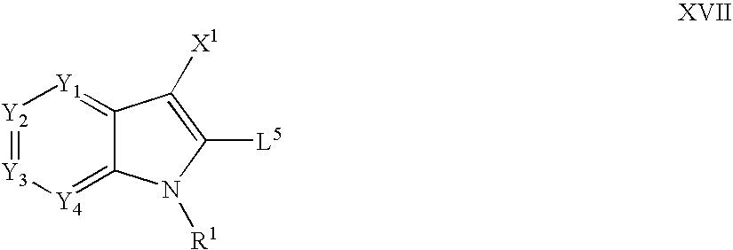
[Y4]1=C2C(=[Y1][Y2]=[Y3]1)C([X1])=C([L5])N2[R1]
